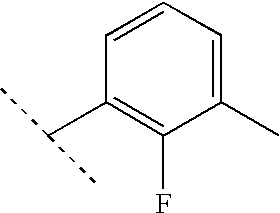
C1=CC=C(C)C(F)=C1C(C)C
